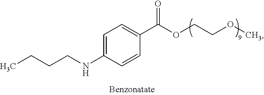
CCCCNC1=CC=C(C(OCCOC)=O)C=C1
